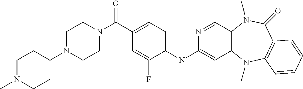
C1(NC2=CC3=C(C=N2)N(C)C(=O)C2=C(N3C)C=CC=C2)=CC=C(C(=O)N2CCN(C3CCN(C)CC3)CC2)C=C1F
